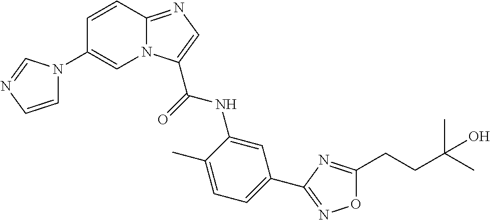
N12C(=NC=C1C(=O)NC1=CC(C3=NOC(CCC(C)(C)O)=N3)=CC=C1C)C=CC(N1C=CN=C1)=C2
